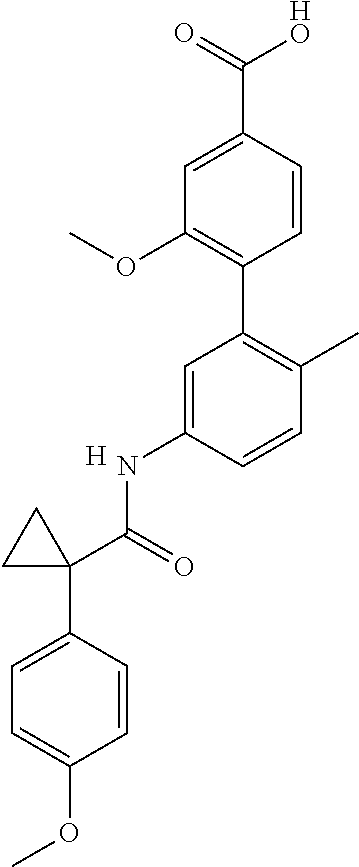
C1=CC(C(=O)[HO])=CC(OC)=C1C1=C(C)C=CC(NC(C2(C3=CC=C(OC)C=C3)CC2)=O)=C1.[H]
